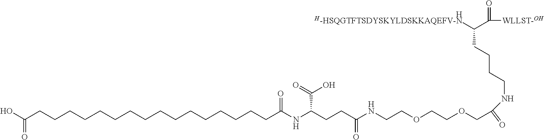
C(CCCNC(COCCOCCNC(CCC(C(=O)O)NC(=O)CCCCCCCCCCCCCCCCC(O)=O)=O)=O)C([H-HSQGTFTSDYSKYLDSKKAQEFV-N])C([WLLST-OH])=O.[H]
